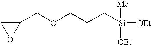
C(CC[Si]([OEt])([Me])[OEt])OCC1CO1
